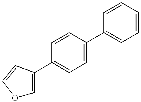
O1C=C(C2=CC=C(C3=CC=CC=C3)C=C2)C=C1
